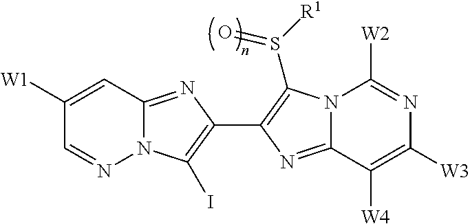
N12C(=NC(C3=C(S([R1])=O)N4C(=N3)C([W4])=C([W3])N=C4[W2])=C1I)C=C([W1])C=N2
